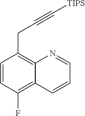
C1=CC(F)=C2C(=C1CC#C[TIPS])N=CC=C2
